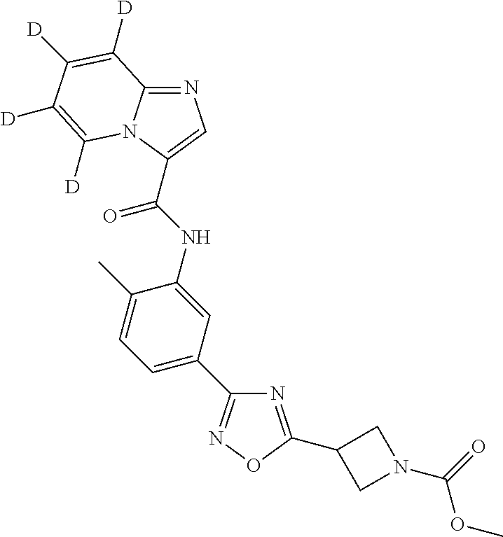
N1=C2N(C(C(NC3=CC(C4=NOC(C5CN(C(=O)OC)C5)=N4)=CC=C3C)=O)=C1)C([D])=C([D])C([D])=C2[D]
